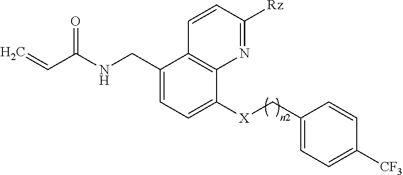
C1(CNC(C=C)=O)=CC=C([X]CC2=CC=C([CF3])C=C2)C2=C1C=CC([Rz])=N2
